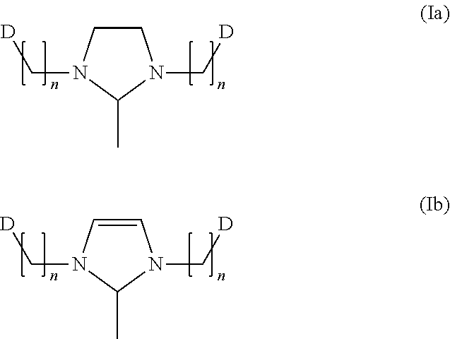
[D]CN1CCN(C[D])C1C.[D]CN1C=CN(C[D])C1C
